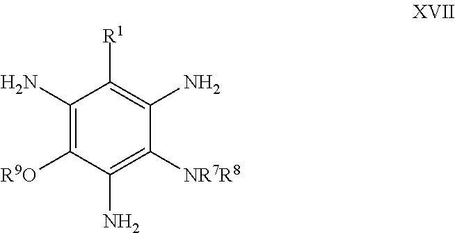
C1(N)=C([R9O])C(N)=C([NR7R8])C(N)=C1[R1]
